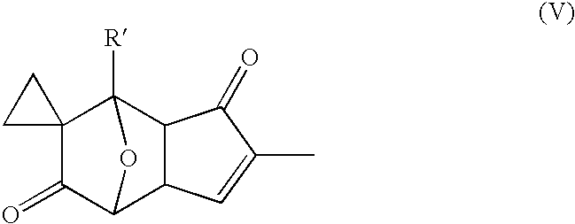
C12(C(=O)C3C4C(C1([R])O3)C(=O)C(C)=C4)CC2
